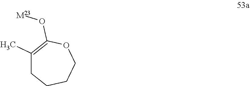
C1(C)=C(O[M23])OCCCC1
